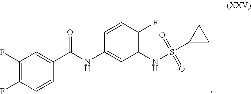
C1=CC(F)=C(F)C=C1C(NC1=CC(NS(C2CC2)(=O)=O)=C(F)C=C1)=O
